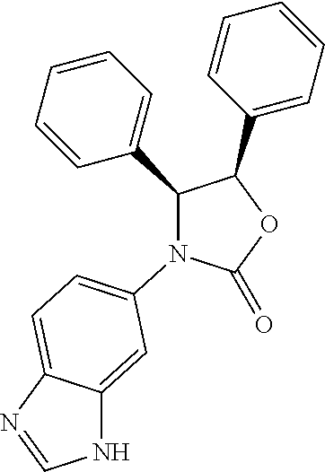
O1C(=O)N(C2=CC=C3C(=C2)NC=N3)C(C2=CC=CC=C2)C1C1=CC=CC=C1
